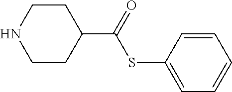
C1CNCCC1C(SC1=CC=CC=C1)=O
